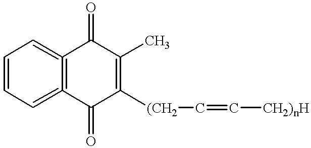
C1=CC=C2=C(=C1)C(=O)C(C)=C([(CH2]C=C[CH2)nH])C2=O
